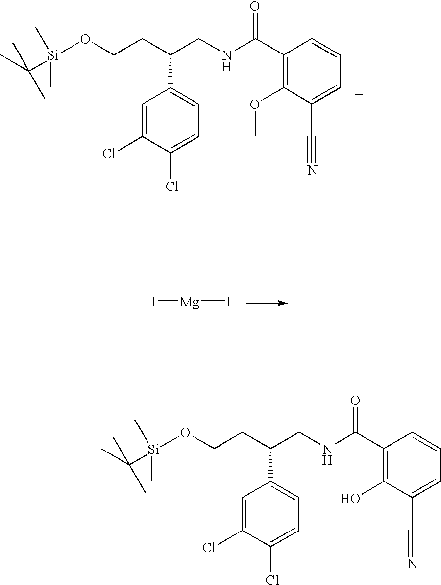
CC([Si](C)(C)OCCC(C1=CC=C(Cl)C(Cl)=C1)CNC(C1=C(OC)C(C#N)=CC=C1)=O)(C)C.I[Mg]I.CC([Si](C)(C)OCCC(C1=CC=C(Cl)C(Cl)=C1)CNC(C1=C(O)C(C#N)=CC=C1)=O)(C)C
